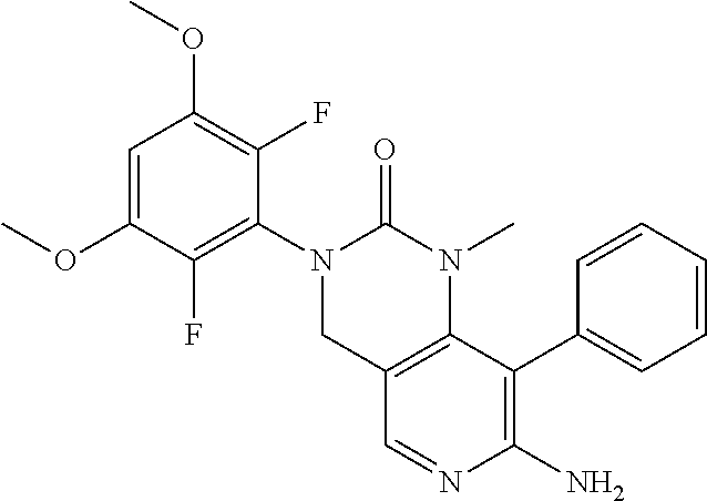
C1(OC)=C(F)C(N2CC3=C(N(C)C2=O)C(C2=CC=CC=C2)=C(N)N=C3)=C(F)C(OC)=C1
